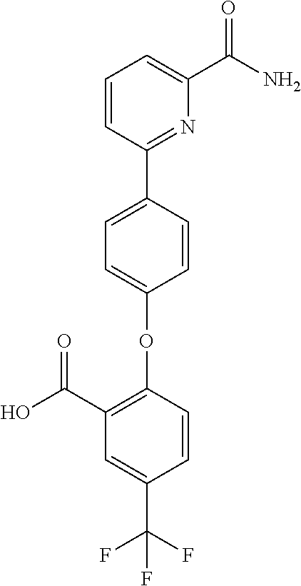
C1=CC(C2=NC(C(N)=O)=CC=C2)=CC=C1OC1=C(C(O)=O)C=C(C(F)(F)F)C=C1
